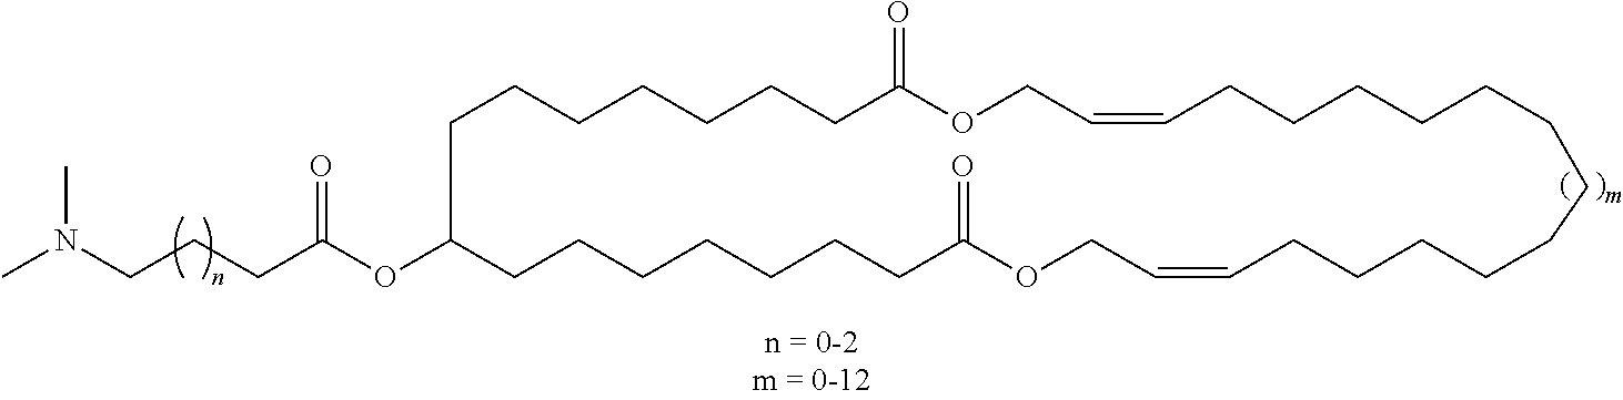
CN(CCCC(OC1CCCCCCCC(=O)OCC=CCCCCCCCCCCCCC=CCOC(=O)CCCCCCC1)=O)C
